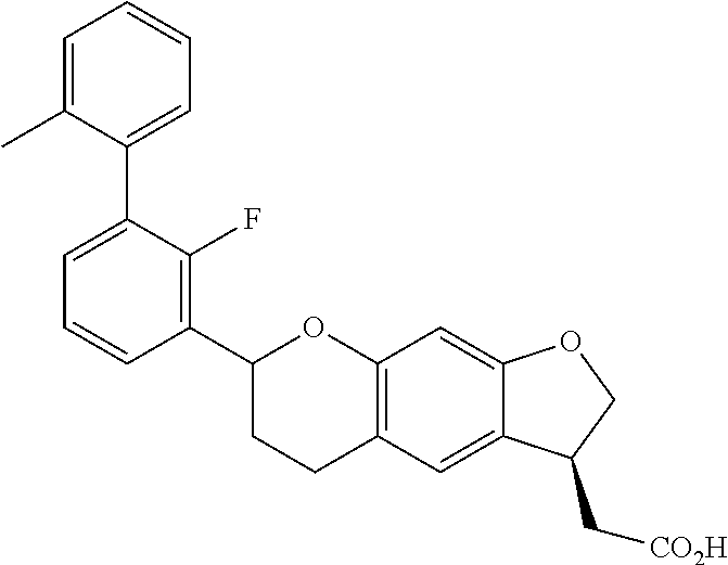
C1(C2CCC3=C(O2)C=C2C(=C3)C(C[CO2H])CO2)=C(F)C(C2=CC=CC=C2C)=CC=C1
